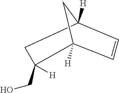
C1(CO)([H])CC2([H])C=CC1([H])C2
